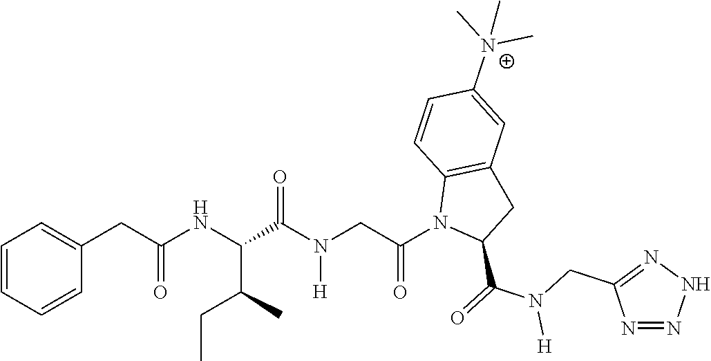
C1=CC=CC(CC(NC(C(N(CC(N2C(C(=O)N(CC3=NNN=N3)[H])CC3=C2C=CC([N+](C)(C)C)=C3)=O)[H])=O)C(C)CC)=O)=C1
